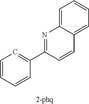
C1=CC=CC(C2=NC3=CC=CC=C3C=C2)=C1
